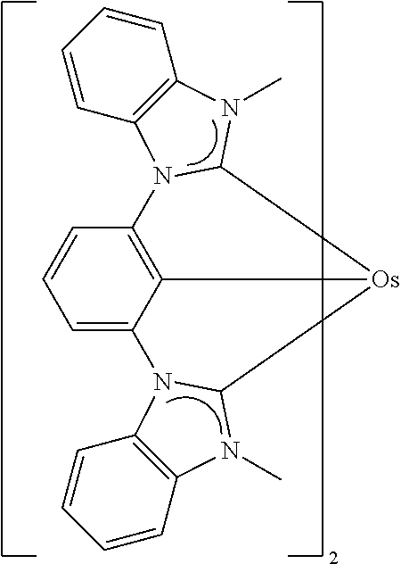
C1=CC=CC2=C1N1C(N2C)[Os]2C3=C1C=CC=C3N1C3=C(C=CC=C3)N(C)C12
